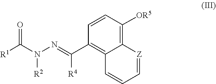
N([R2])(N=C(C1=C2C(=C([OR5])C=C1)[Z]=CC=C2)[R4])C([R1])=O
